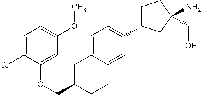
O(CC1CC2=CC=C(C3CCC(N)(CO)C3)C=C2CC1)C1=CC(OC)=CC=C1Cl
